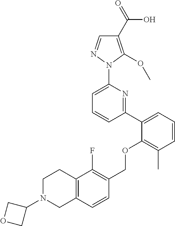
C1(C2=CC=CC(C)=C2OCC2=C(F)C3=C(C=C2)CN(C2COC2)CC3)=NC(N2N=CC(C(=O)O)=C2OC)=CC=C1
